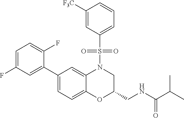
C1=C(F)C=C(C2=CC=C3C(=C2)N(S(C2=CC=CC([F3C])=C2)(=O)=O)CC(CNC(=O)C(C)C)O3)C(F)=C1
